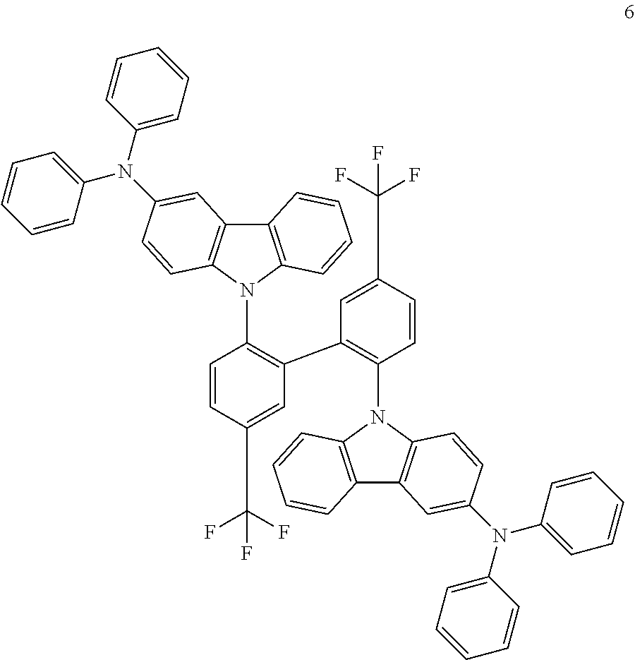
C12=C(N(C3=C(C4=C(N5C6=C(C7=C5C=CC=C7)C=C(N(C5=CC=CC=C5)C5=CC=CC=C5)C=C6)C=CC(C(F)(F)F)=C4)C=C(C(F)(F)F)C=C3)C3=C1C=C(N(C1=CC=CC=C1)C1=CC=CC=C1)C=C3)C=CC=C2
